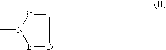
[D]1=[E]N(C)[G]=[L]1
